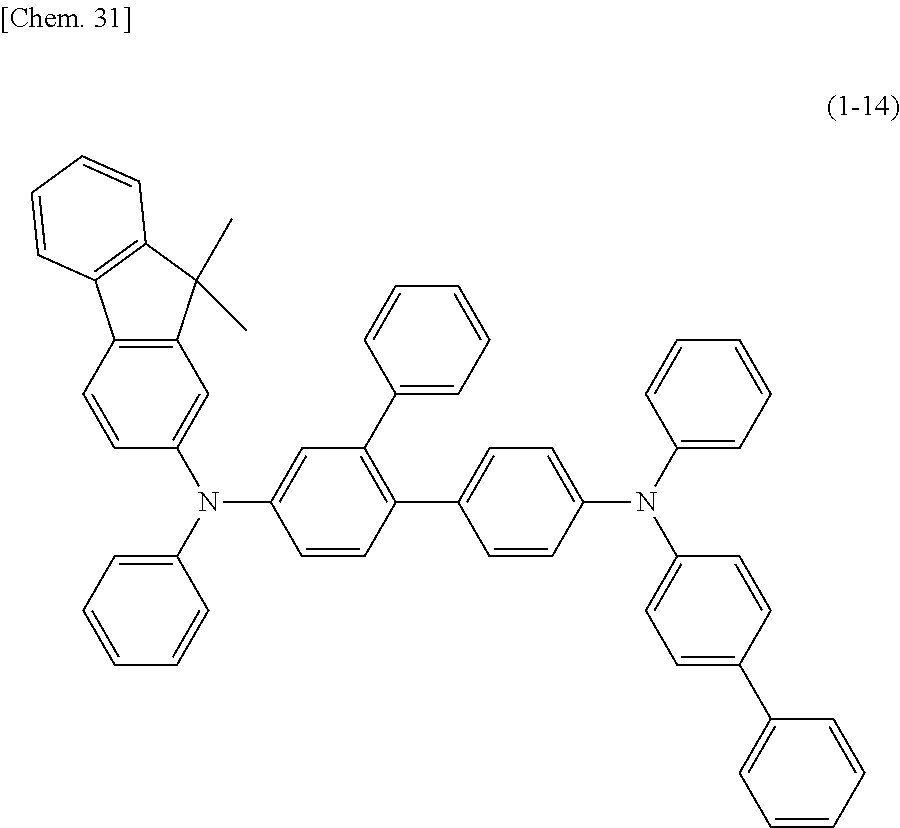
C12=C(C=C(N(C3=CC(C4=CC=CC=C4)=C(C4=CC=C(N(C5=CC=CC=C5)C5=CC=C(C6=CC=CC=C6)C=C5)C=C4)C=C3)C3=CC=CC=C3)C=C1)C(C)(C)C1=C2C=CC=C1
